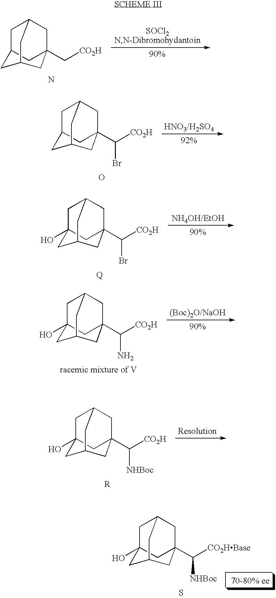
C1C2CC3(C[CO2H])CC(CC1C3)C2.N.C1C2CC3(C([CO2H])Br)CC(CC1C3)C2.O.C1C2CC3(C([CO2H])Br)CC(CC1(O)C3)C2.[Q].C1C2CC3(C([CO2H])N)CC(CC1(O)C3)C2.[racemic mixture of V].C1C2CC3(C([CO2H])[NHBoc])CC(CC1(O)C3)C2.[R].C1C2CC3(C([CO2HBase])[NHBoc])CC(CC1(O)C3)C2.S
